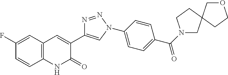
C1(F)=CC2=C(C=C1)NC(=O)C(C1=CN(C3=CC=C(C(N4CC5(CC4)COCC5)=O)C=C3)N=N1)=C2
